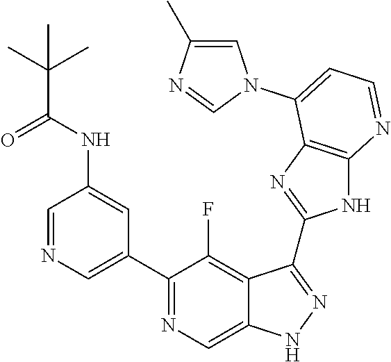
C1=NC=C(C2=NC=C3C(=C2F)C(C2=NC4=C(N2)N=CC=C4N2C=C(C)N=C2)=NN3)C=C1NC(=O)C(C)(C)C
